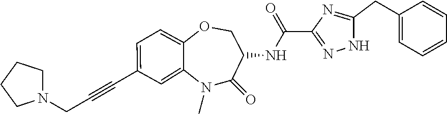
N1(C)C2=CC(C#CCN3CCCC3)=CC=C2OCC(NC(C2=NNC(CC3=CC=CC=C3)=N2)=O)C1=O
